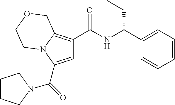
C1CCN(C(=O)C2=CC(C(NC(C3=CC=CC=C3)CC)=O)=C3N2CCOC3)C1
